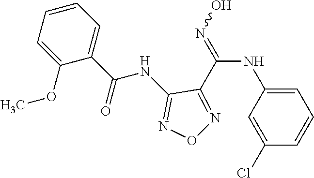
C1=C(NC(=NO)C2=NON=C2NC(C2=CC=CC=C2OC)=O)C=C(Cl)C=C1
